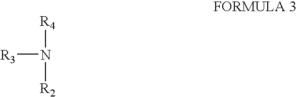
[R3]N([R4])[R2]
